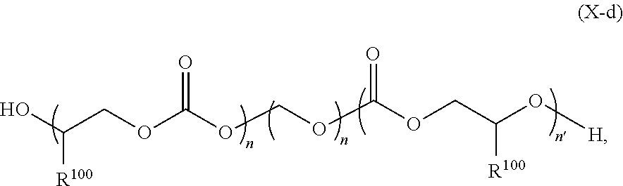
OC(COC(OCOC(OCC(O[H])[R100])=O)=O)[R100]
